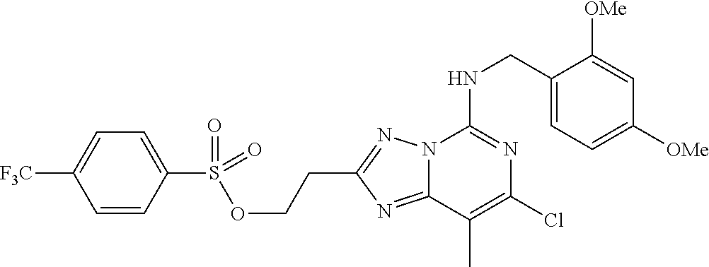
C1(CNC2=NC(Cl)=C(C)C3=NC(CCOS(C4=CC=C([F3C])C=C4)(=O)=O)=NN23)=CC=C([OMe])C=C1[OMe]
